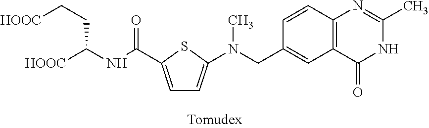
C1=C(C(NC([HOOC])CC[HOOC])=O)SC(N(CC2=CC3=C(C=C2)N=C(C)NC3=O)C)=C1
